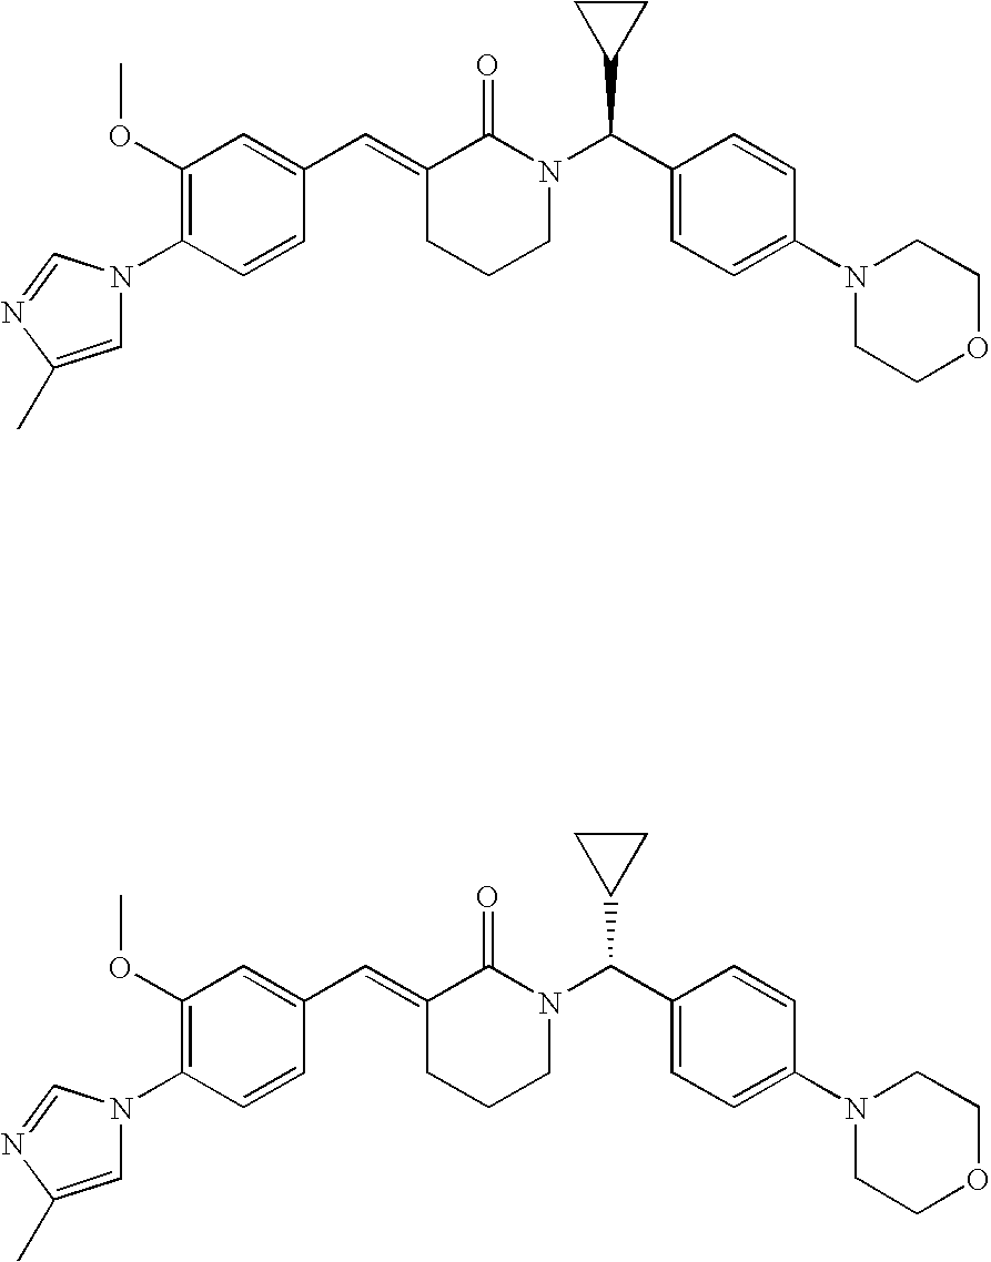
C1=CC(N2C=C(C)N=C2)=C(OC)C=C1C=C1CCCN(C(C2=CC=C(N3CCOCC3)C=C2)C2CC2)C1=O.C1=CC(N2C=C(C)N=C2)=C(OC)C=C1C=C1CCCN(C(C2=CC=C(N3CCOCC3)C=C2)C2CC2)C1=O
